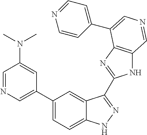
C1(C2=CN=CC(N(C)C)=C2)=CC=C2C(=C1)C(C1=NC3=C(N1)C=NC=C3C1=CC=NC=C1)=NN2
